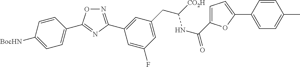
N1=C(C2=CC(CC([CO2H])NC(=O)C3=CC=C(C4=CC=C(C)C=C4)O3)=CC(F)=C2)N=C(C2=CC=C([BocHN])C=C2)O1
